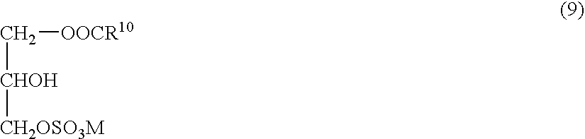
C([CHOH][CH2OSO3M])[OOCR10]
